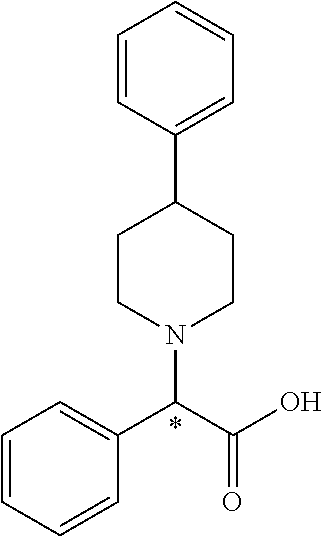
C1(C2=CC=CC=C2)CCN(C(C(O)=O)C2=CC=CC=C2)CC1
